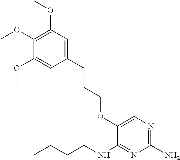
C1(N)=NC=C(OCCCC2=CC(OC)=C(OC)C(OC)=C2)C(NCCCC)=N1
